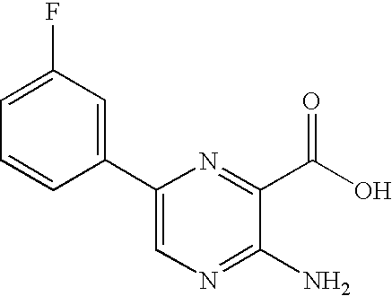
C1(C2=CC(F)=CC=C2)=CN=C(N)C(C(O)=O)=N1
